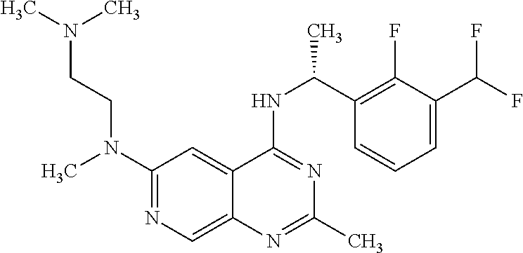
N(C1=NC=C2C(=C1)C(NC(C1=C(F)C(C(F)F)=CC=C1)C)=NC(C)=N2)(C)CCN(C)C
